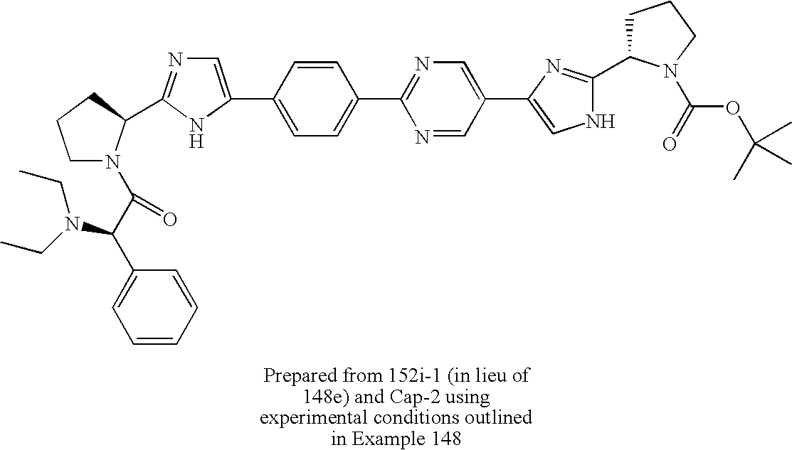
C1=NC(C2=CC=C(C3=CN=C(C4N(C(C(C5=CC=CC=C5)N(CC)CC)=O)CCC4)N3)C=C2)=NC=C1C1=CNC(C2CCCN2C(=O)OC(C)(C)C)=N1
